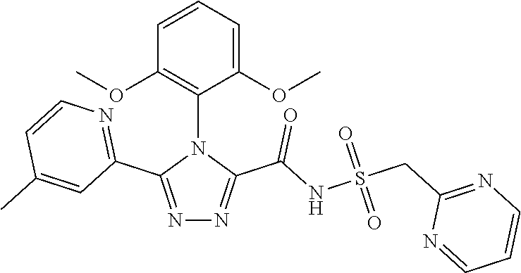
N1=C(C2=NC=CC(C)=C2)N(C2=C(OC)C=CC=C2OC)C(C(NS(CC2=NC=CC=N2)(=O)=O)=O)=N1
